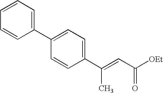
C1=CC=C(C2=CC=C(C(=CC([OEt])=O)C)C=C2)C=C1
